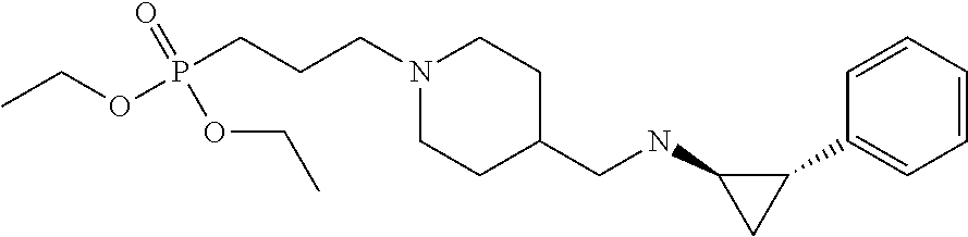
C1(C2=CC=CC=C2)C(NCC2CCN(CCCP(OCC)(=O)OCC)CC2)C1
